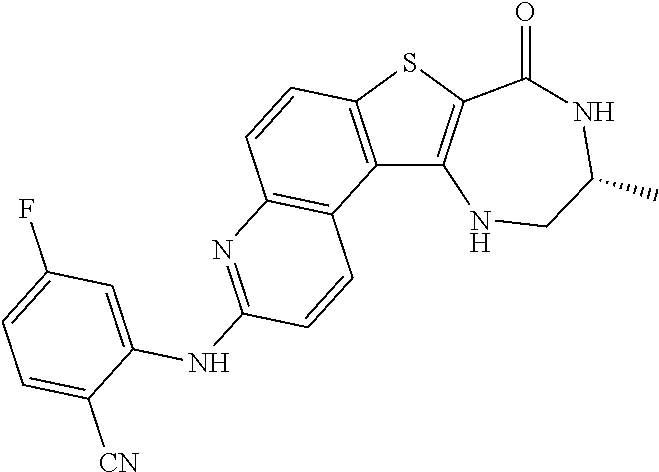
C12=C(SC3=C1NCC(C)NC3=O)C=CC1=C2C=CC(NC2=CC(F)=CC=C2[CN])=N1
